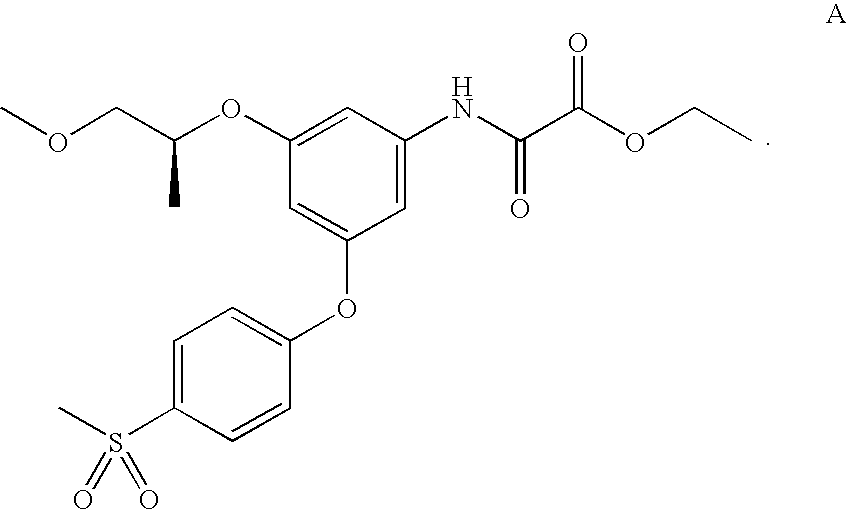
O(CC(OC1=CC(NC(C(OCC)=O)=O)=CC(OC2=CC=C(S(C)(=O)=O)C=C2)=C1)C)C
